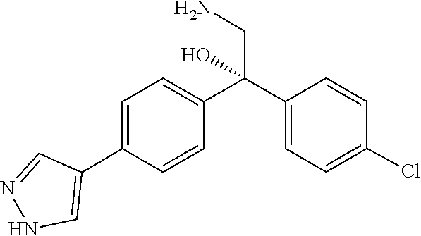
N1C=C(C2=CC=C(C(CN)(C3=CC=C(Cl)C=C3)O)C=C2)C=N1
